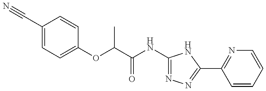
C1(C#N)=CC=C(OC(C(NC2=NN=C(C3=NC=CC=C3)N2)=O)C)C=C1
